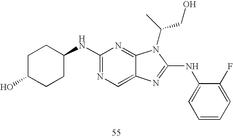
C1C(NC2=NC=C3C(=N2)N(C(C)CO)C(NC2=CC=CC=C2F)=N3)CCC(O)C1
